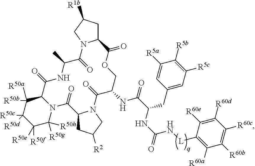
C1C([R1b])CN2C1C(=O)OCC(NC(=O)C(NC(=O)N[L]C1=C([R60a])C([R60b])=C([R60c])C([R60d])=C1[R60e])CC1=CC([R5c])=C([R5b])C([R5a])=C1)C(=O)N1C(CC([R2])C1)C(=O)N1C(C(=O)NC(C)C2=O)C([R50b])([R50a])C([R50c])([R50d])C([R50f])([R50e])C1([R50g])[R50h]
